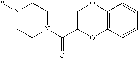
N1(*)CCN(C(C2OC3=C(OC2)C=CC=C3)=O)CC1
